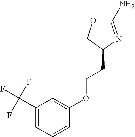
O(CCC1N=C(N)OC1)C1=CC(C(F)(F)F)=CC=C1
